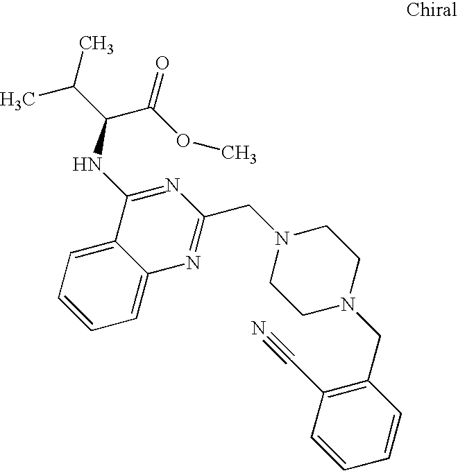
C1=CC=C2C(=C1)C(NC(C(=O)OC)C(C)C)=NC(CN1CCN(CC3=C(C#N)C=CC=C3)CC1)=N2
